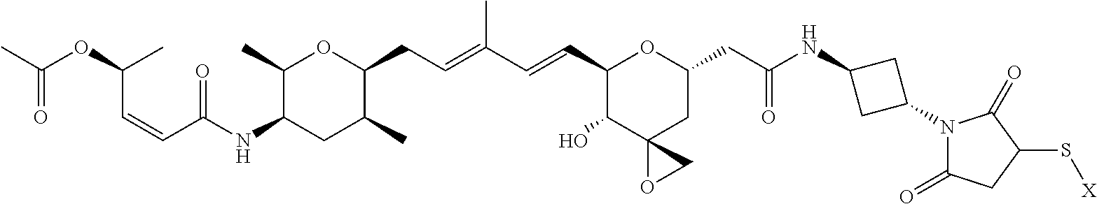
C1(C)C(NC(=O)C=CC(C)OC(=O)C)CC(C)C(CC=C(C)C=CC2C(O)C3(CC(CC(=O)NC4CC(N5C(=O)CC(S[X])C5=O)C4)O2)OC3)O1
